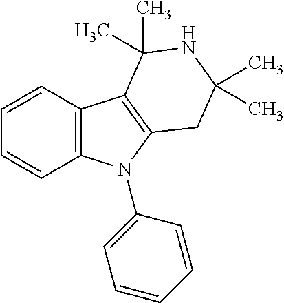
C1=CC2=C(C=C1)N(C1=CC=CC=C1)C1=C2C(C)(C)NC(C)(C)C1
